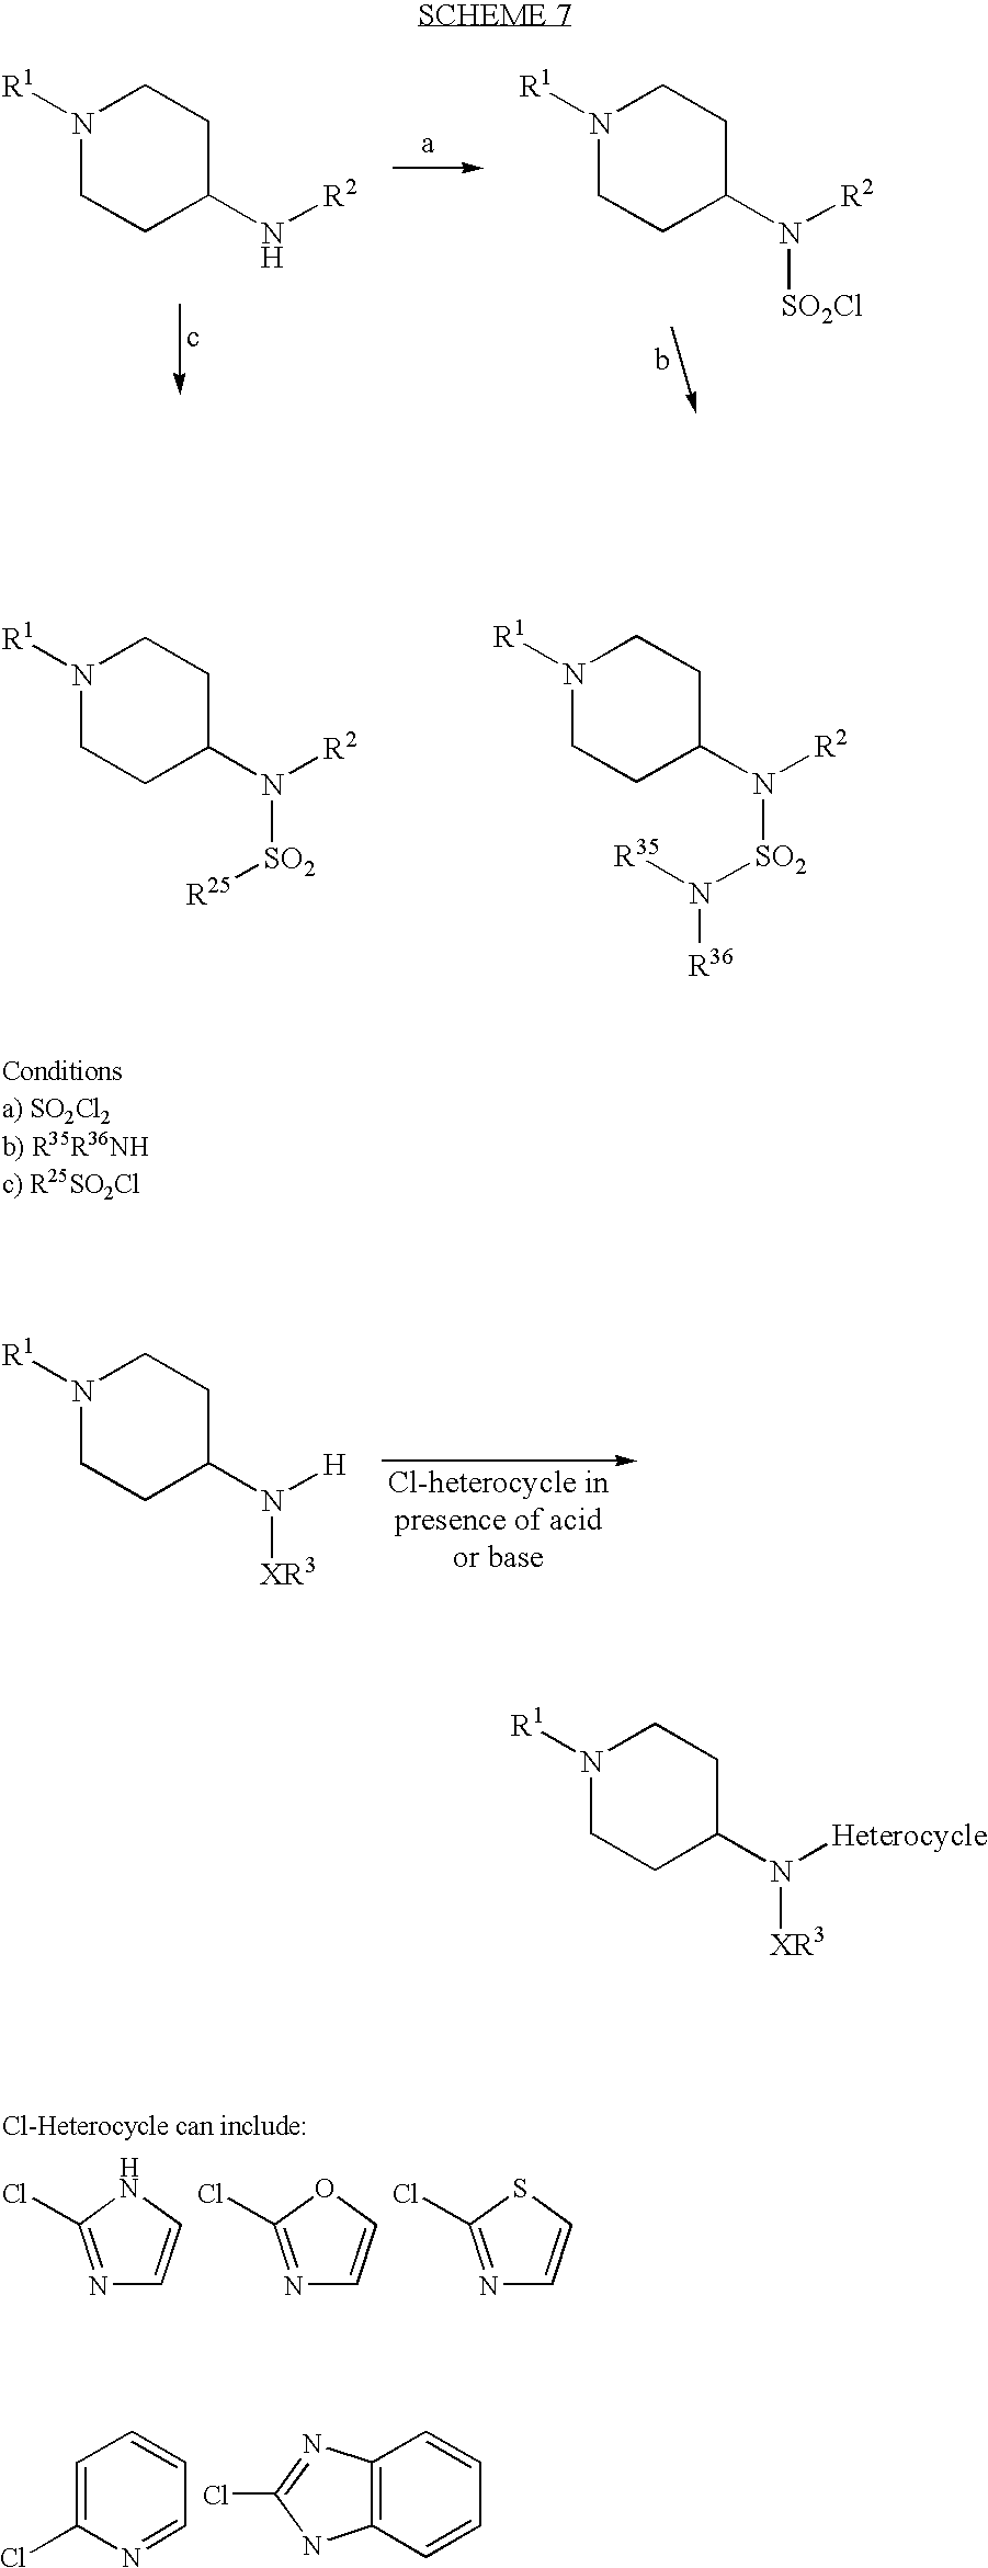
N1([R1])CCC(N[R2])CC1.N1([R1])CCC(N([R2])[SO2Cl])CC1.N1([R1])CCC(N([R2])[SO2]N([R36])[R35])CC1.N1([R1])CCC(N([R2])[SO2][R25])CC1.N1([R1])CCC(N([H])[XR3])CC1.N1=C(Cl)NC=C1.N1=C(Cl)OC=C1.N1=C(Cl)SC=C1.C1=C(Cl)N=CC=C1.C12=C(C=CC=C1)NC(Cl)=N2.N1([R1])CCC(N([Heterocycle])[XR3])CC1
